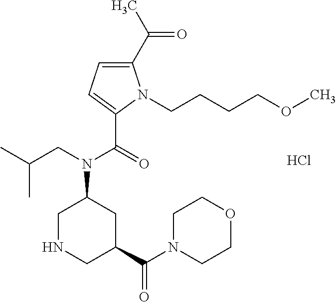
C(=O)(C)C1=CC=C(C(=O)N(CC(C)C)C2CNCC(C(=O)N3CCOCC3)C2)N1CCCCOC.Cl
